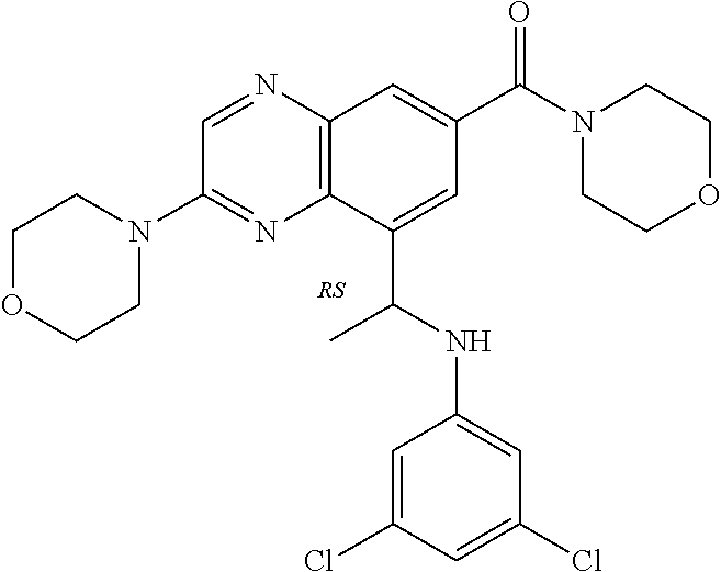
C1(N2CCOCC2)=NC2=C(N=C1)C=C(C(N1CCOCC1)=O)C=C2C(NC1=CC(Cl)=CC(Cl)=C1)C
